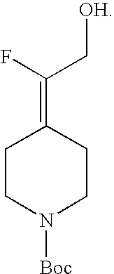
C1CN([Boc])CCC1=C(F)C[OH]
